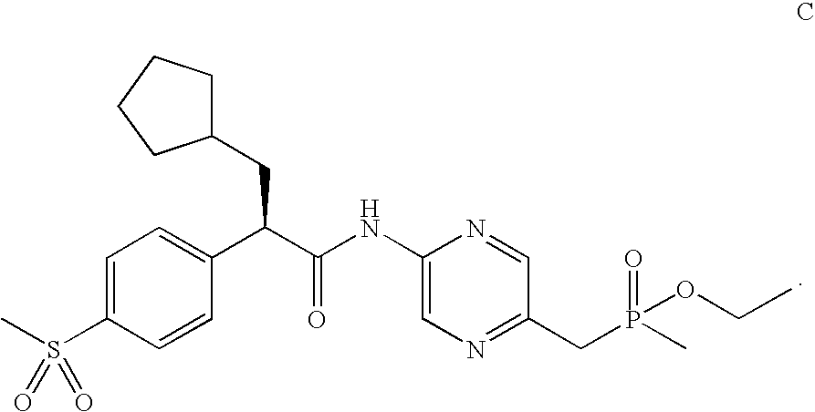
CS(C1=CC=C(C(C(NC2=CN=C(CP(C)(=O)OCC)C=N2)=O)CC2CCCC2)C=C1)(=O)=O
